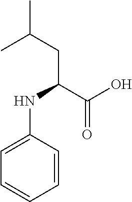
C1=CC=CC(NC(CC(C)C)C(O)=O)=C1
